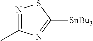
N1=C(C)N=C([SnBu3])S1
